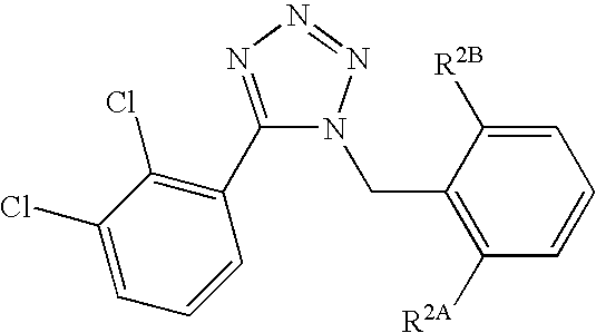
C1=C(Cl)C(Cl)=C(C2=NN=NN2CC2=C([R2A])C=CC=C2[R2B])C=C1
